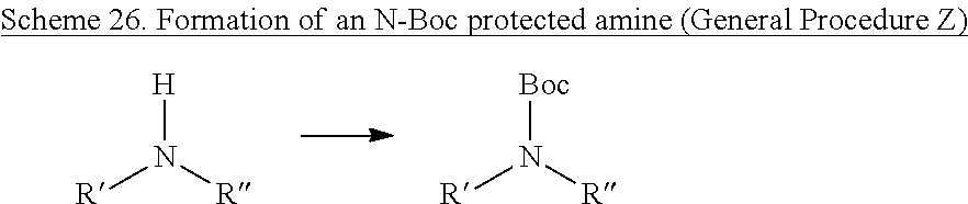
[R]N([R])[H].[R]N([R])[Boc]
